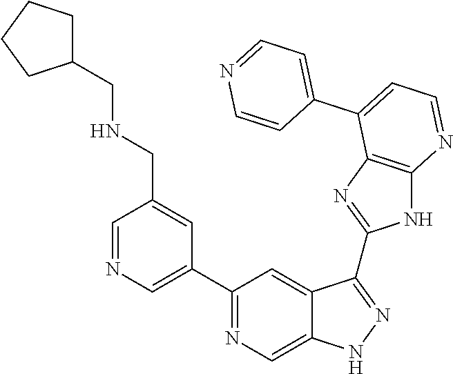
C1=NC=C(C2=NC=C3C(=C2)C(C2=NC4=C(N2)N=CC=C4C2=CC=NC=C2)=NN3)C=C1CNCC1CCCC1
